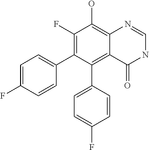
C1=C(F)C=CC(C2=C(F)C(O)=C3C(=C2C2=CC=C(F)C=C2)C(=O)NC=N3)=C1
